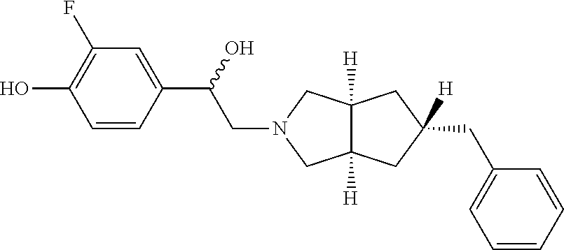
C1=CC(C(CN2CC3([H])C([H])(C2)CC(CC2=CC=CC=C2)([H])C3)O)=CC(F)=C1O
